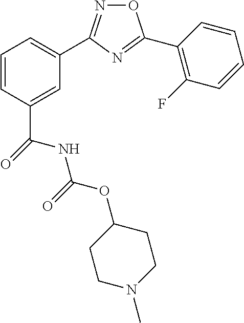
C1=C(C(NC(OC2CCN(C)CC2)=O)=O)C=CC=C1C1=NOC(C2=C(F)C=CC=C2)=N1
